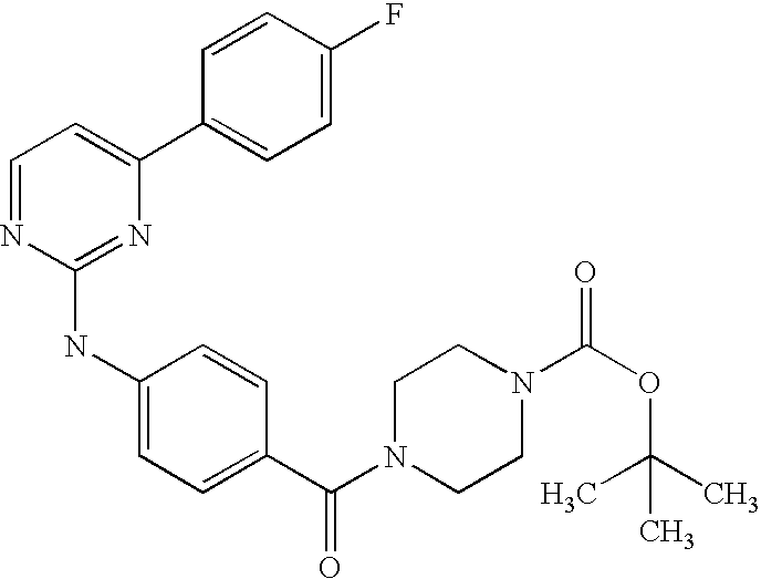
C1(C2=CC=C(F)C=C2)=CC=NC(NC2=CC=C(C(N3CCN(C(OC(C)(C)C)=O)CC3)=O)C=C2)=N1
